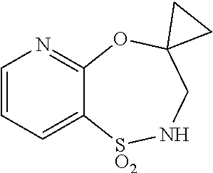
C1=CC=C2C(=N1)OC1(CN[SO2]2)CC1
